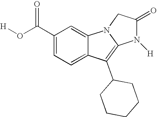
C1(C(O[H])=O)=CC=C2C(=C1)N1C(=C2C2CCCCC2)N([H])C(=O)C1
